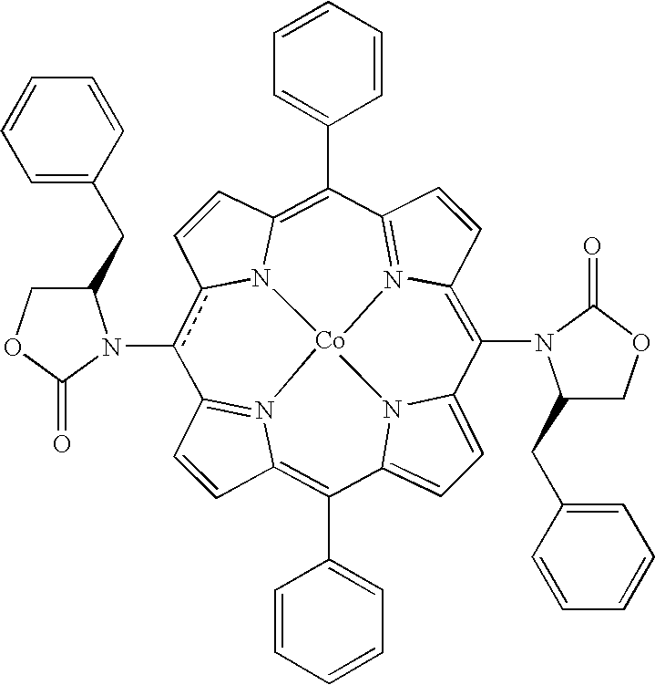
C1=CC2=C(C3=CC=CC=C3)C3=CC=C4N3[Co]35N2=C1c(N1C(CC2=CC=CC=C2)COC1=O)c1C=CC(=C(C2=CC=CC=C2)C2=N3C(=C4N3C(CC4=CC=CC=C4)COC3=O)C=C2)N15
